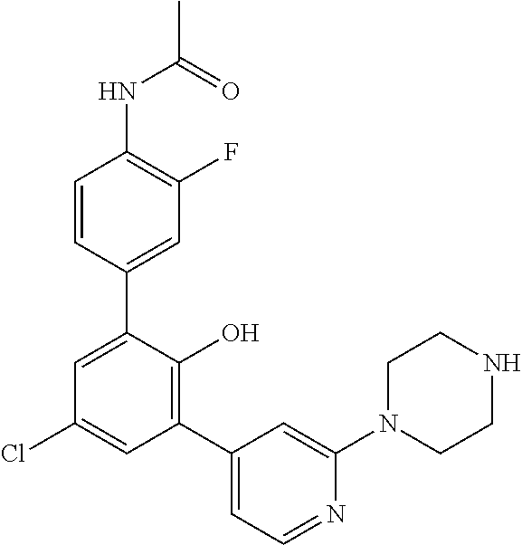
C1(NC(C)=O)=C(F)C=C(C2=CC(Cl)=CC(C3=CC=NC(N4CCNCC4)=C3)=C2O)C=C1
